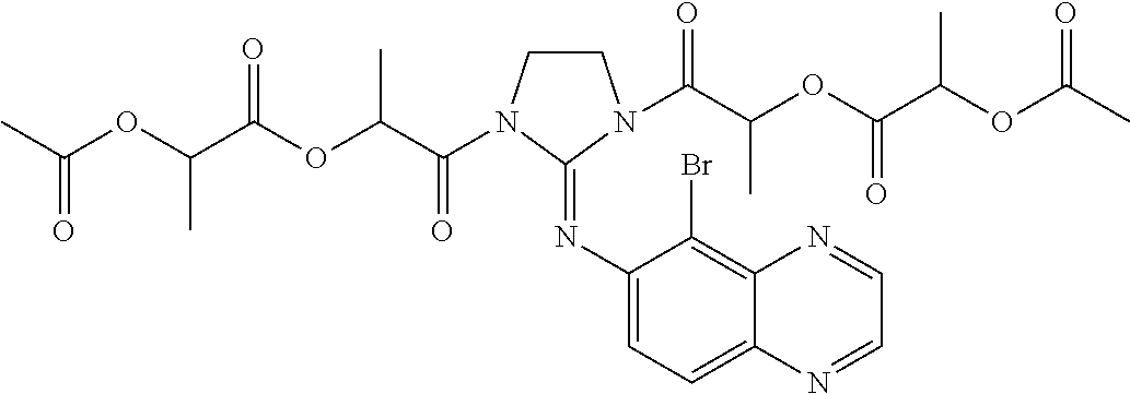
C1CN(C(C(OC(C(OC(C)=O)C)=O)C)=O)C(=NC2=CC=C3C(=C2Br)N=CC=N3)N1C(C(OC(C(OC(C)=O)C)=O)C)=O
